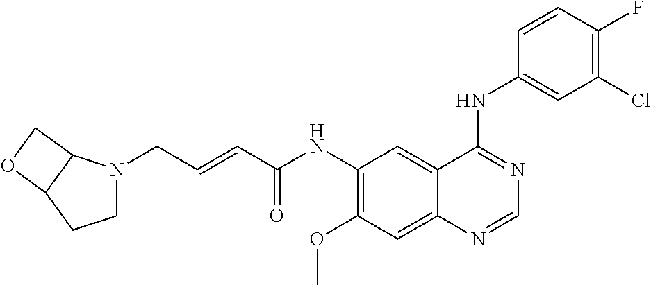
C(C=CC(NC1=C(OC)C=C2C(=C1)C(NC1=CC(Cl)=C(F)C=C1)=NC=N2)=O)N1CCC2C1CO2
